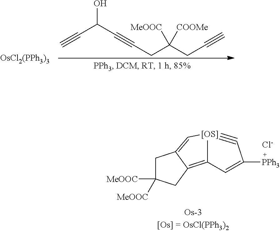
[OsCl2(PPh3)3].OC(C#CCC(CC#C)([COOMe])[MeOOC])C#C.C12=C3C(=C[[OS]]1#CC([PPh3])=C2)CC([MeOOC])([MeOOC])C3.[Cl-]
